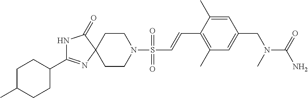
C1C(C2=NC3(CCN(S(=O)(=O)C=CC4=C(C)C=C(CN(C)C(=O)N)C=C4C)CC3)C(=O)N2)CCC(C)C1
